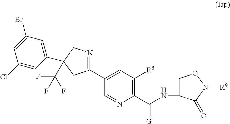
C(NC1CON([R9])C1=O)(C1=C([R5])C=C(C2=NCC(C3=CC(Br)=CC(Cl)=C3)(C(F)(F)F)C2)C=N1)=[G1]
